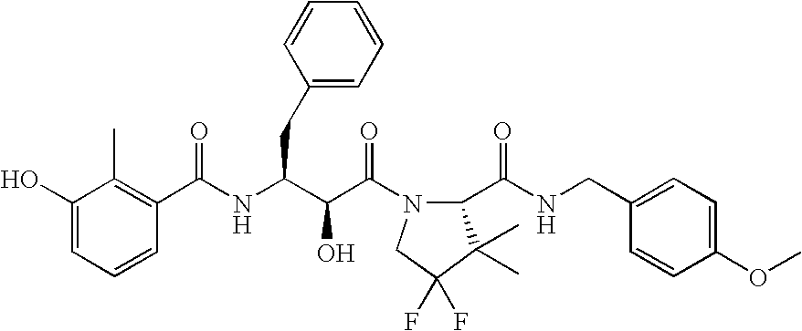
C(NC(C(C(N1C(C(NCC2=CC=C(OC)C=C2)=O)C(C)(C)C(F)(F)C1)=O)O)CC1=CC=CC=C1)(=O)C1=C(C)C(O)=CC=C1
